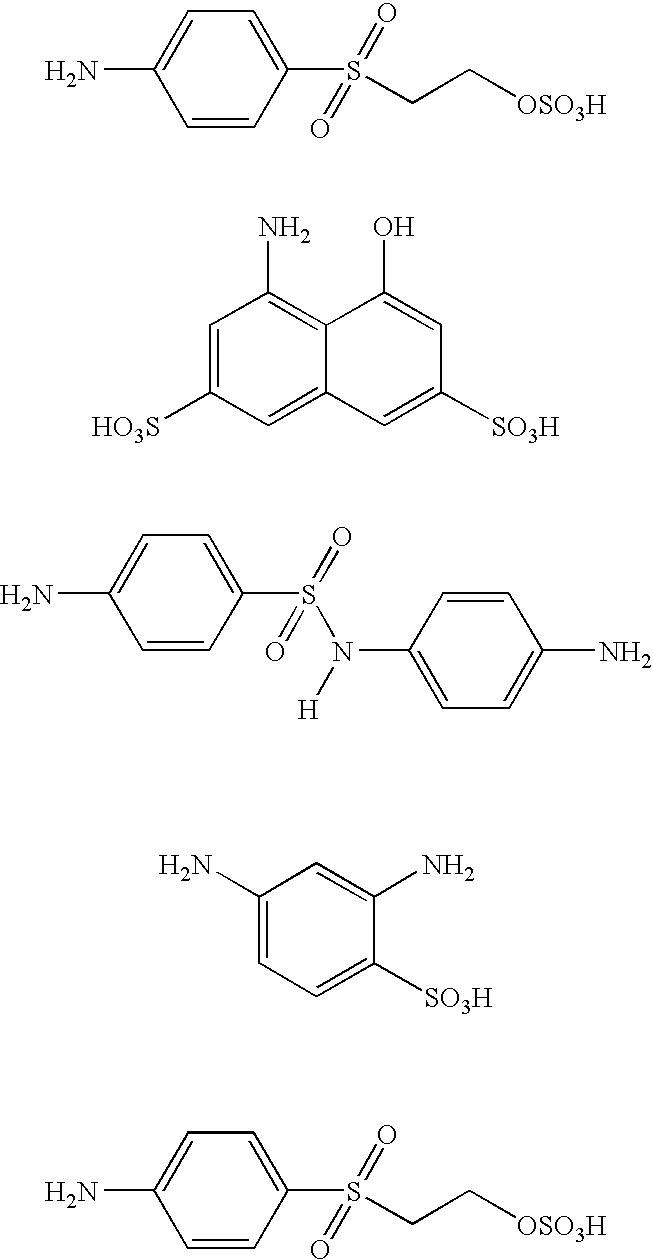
C1(N)=CC=C(S(CC[OSO3H])(=O)=O)C=C1.C1=C([HO3S])C=C2C(=C1N)C(O)=CC([SO3H])=C2.C1(N)=CC=C(S(=O)(=O)N(C2=CC=C(N)C=C2)[H])C=C1.C1(N)=CC=C([SO3H])C(N)=C1.C1(S(CC[OSO3H])(=O)=O)=CC=C(N)C=C1
